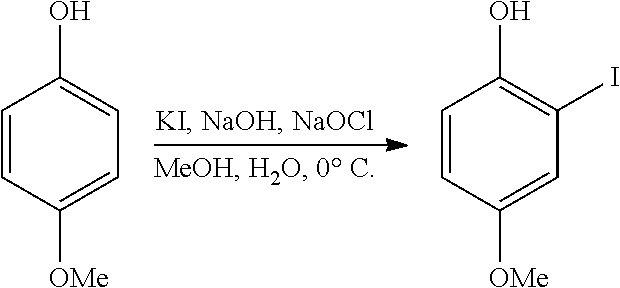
[OMe]C1=CC=C(O)C=C1.[OMe]C1=CC(I)=C(O)C=C1
